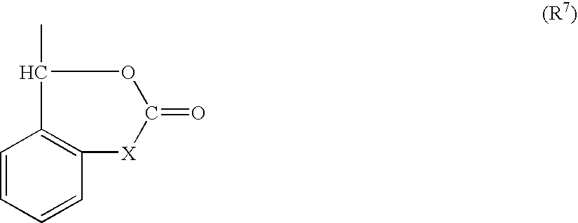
C1=CC=CC2=C1C(C)OC(=O)[X]2
